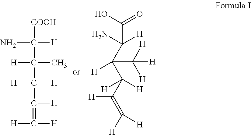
NC([H])([COOH])C([H])(C)C([H])([H])C([H])=C([H])[H].[H]C(C([H])([H])C(C(N)([H])C(O)=O)(C([H])([H])[H])[H])=C([H])[H]
